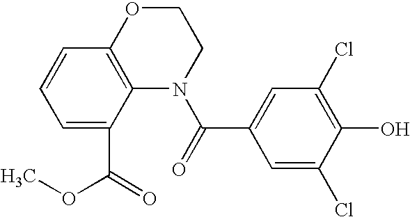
C1OC2=C(N(C(=O)C3=CC(Cl)=C(O)C(Cl)=C3)C1)C(C(=O)OC)=CC=C2
